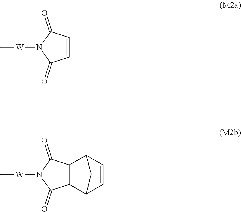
C1=CC(=O)N([W]C)C1=O.C12C(C(=O)N([W]C)C1=O)C1C=CC2C1
